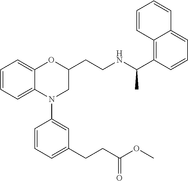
C1=CC=C2C(=C1)OC(CCNC(C1=C3C(=CC=C1)C=CC=C3)C)CN2C1=CC(CCC(OC)=O)=CC=C1
